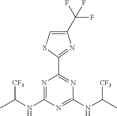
N1=C(NC(C)[CF3])N=C(NC(C)[CF3])N=C1C1=NC(C(F)(F)F)=CS1
